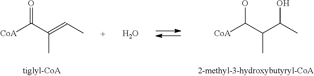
[CoA]C(C(=CC)C)=O.[CoA]C(C(C(C)O)C)O.O
